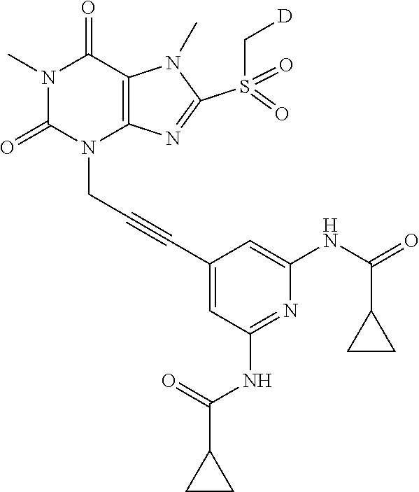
N1(C)C(=O)N(CC#CC2=CC(NC(C3CC3)=O)=NC(NC(=O)C3CC3)=C2)C2=C(C1=O)N(C)C(S(C[D])(=O)=O)=N2
